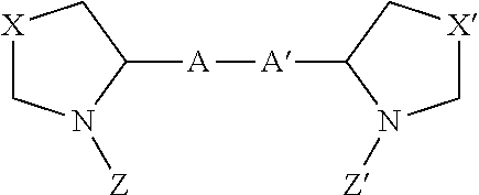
[X]1CN([Z])C([A][A]C2C[X]CN2[Z])C1
